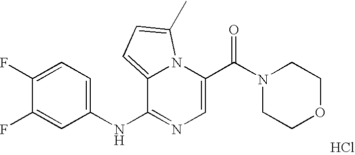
C1=C(C(N2CCOCC2)=O)N2C(=CC=C2C)C(NC2=CC=C(F)C(F)=C2)=N1.Cl
